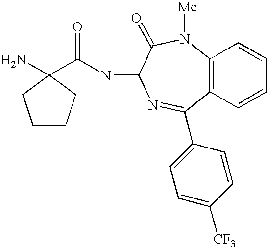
NC1(C(=O)NC2C(=O)N([Me])C3=C(C=CC=C3)C(C3=CC=C([CF3])C=C3)=N2)CCCC1
